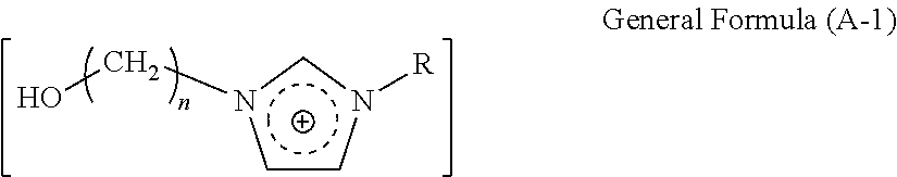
c1cn([R])cn1CO
